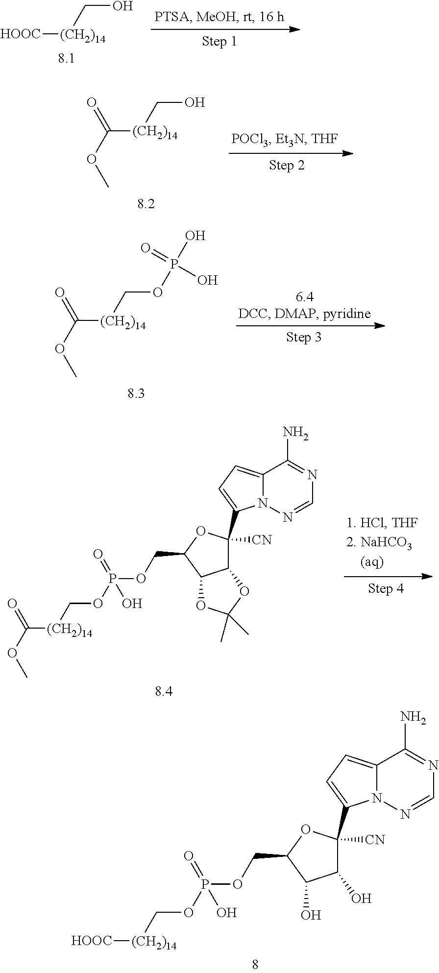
[HOOC][(CH2)14]CO.C([(CH2)14]CO)(OC)=O.C([(CH2)14]COP(O)(=O)O)(OC)=O.C12C([CN])(C3=CC=C4N3N=CN=C4N)OC(COP(OC[(CH2)14]C(OC)=O)(=O)O)C1OC(C)(C)O2.C1(O)C([CN])(C2=CC=C3N2N=CN=C3N)OC(COP(OC[(CH2)14][HOOC])(=O)O)C1O
